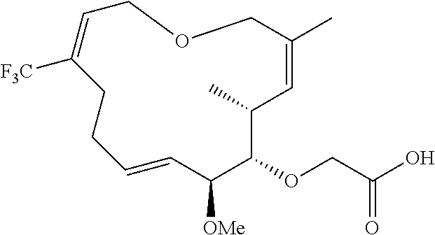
CC1C=C(C)COCC=C([F3C])CCC=CC([OMe])C1OCC(O)=O
